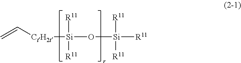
C=C[CtH2t][Si](O[Si]([R11])([R11])[R11])([R11])[R11]
